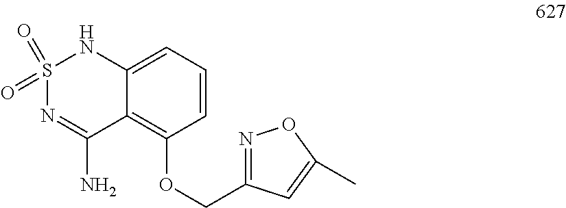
S1(=O)(=O)N=C(N)C2=C(OCC3=NOC(C)=C3)C=CC=C2N1
